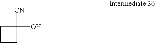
C1CCC1([CN])O
